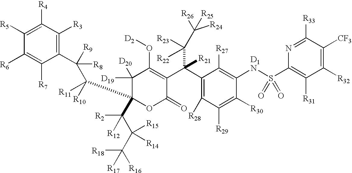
C1([D19])([D20])C(C(C([R8])([R9])C2=C([R3])C([R4])=C([R5])C([R6])=C2[R7])([R10])[R11])(C(C([R14])(C([R18])([R16])[R17])[R15])([R2])[R12])OC(=O)C(C(C2=C([R28])C([R29])=C([R30])C([D1N]S(C3=C([R31])C([R32])=C([CF3])C([R33])=N3)(=O)=O)=C2[R27])(C([R22])([R23])C([R26])([R25])[R24])[R21])=C1O[D2]
